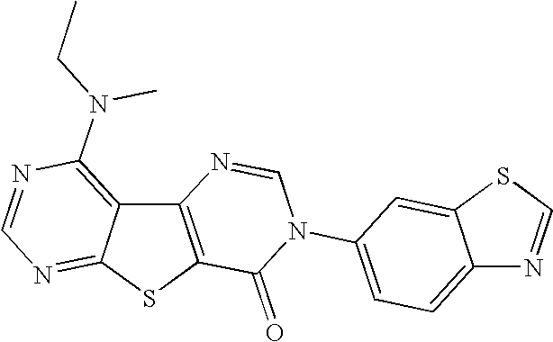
C12=C(SC3=NC=NC(N(CC)C)=C13)C(=O)N(C1=CC=C3C(=C1)SC=N3)C=N2
